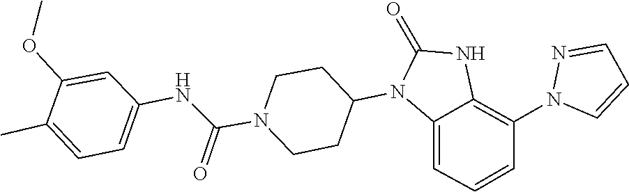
N1=CC=CN1C1=C2NC(=O)N(C3CCN(C(NC4=CC=C(C)C(OC)=C4)=O)CC3)C2=CC=C1
